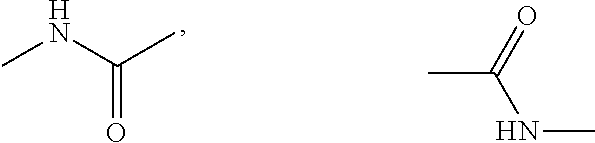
CNC(C)=O.CC(NC)=O
